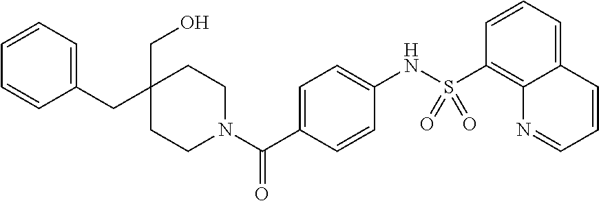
C1(CC2(CO)CCN(C(C3=CC=C(NS(C4=C5C(=CC=C4)C=CC=N5)(=O)=O)C=C3)=O)CC2)=CC=CC=C1
